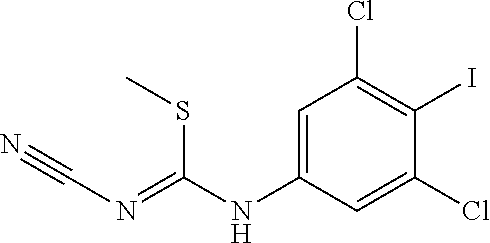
C1=C(NC(=NC#N)SC)C=C(Cl)C(I)=C1Cl
